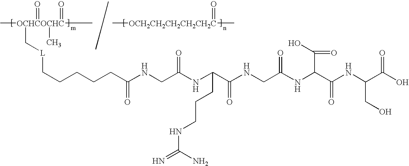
C[OCHCOCHC](C)(=O)(=O)(C)C[L]CCCCCC(NCC(NC(C(NCC(NC(C(NC(C(O)=O)CO)=O)C(=O)O)=O)=O)CCCNC(=N)N)=O)=O.[OCH2CH2CH2CH2CH2C](C)(C)=O
